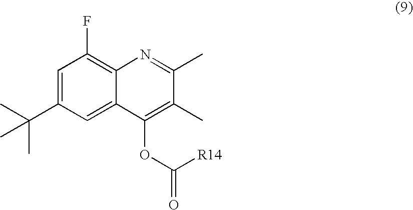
C1=C(C(C)(C)C)C=C2C(=C1F)N=C(C)C(C)=C2OC(=O)[R14]
